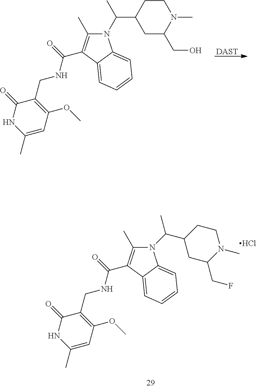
C1CC(C(C)N2C(C)=C(C(=O)NCC3=C(OC)C=C(C)NC3=O)C3=CC=CC=C23)CC(CO)N1C.[DAST].N1(C(C2CC(CF)N(C)CC2)C)C(C)=C(C(=O)NCC2=C(OC)C=C(C)NC2=O)C2=CC=CC=C12.Cl
